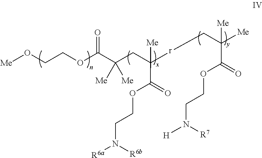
C(CC([r]CC([Me])([Me])C(=O)OCCN([R7])[H])([Me])C(=O)OCCN([R6b])[R6a])([Me])([Me])C(OCCO[Me])=O
